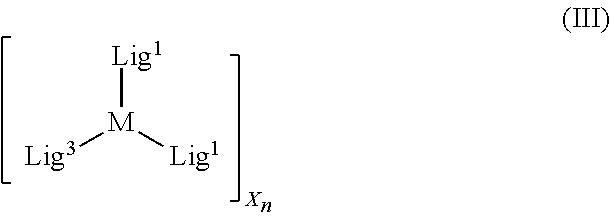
[Lig1][M]([Lig1])[Lig3].[X]
